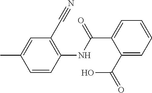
C1(NC(C2=CC=CC=C2C(O)=O)=O)=C(C#N)C=C(C)C=C1
